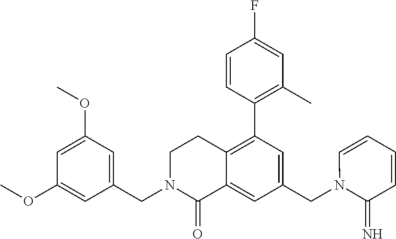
C1(OC)=CC(OC)=CC(CN2C(=O)C3=CC(CN4C(=N)C=CC=C4)=CC(C4=C(C)C=C(F)C=C4)=C3CC2)=C1
